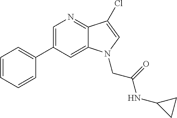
C1=CC=CC=C1C1=CN=C2C(=C1)N(CC(=O)NC1CC1)C=C2Cl
